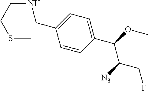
C(C1=CC=C(C(OC)C([N3])CF)C=C1)NCCSC
